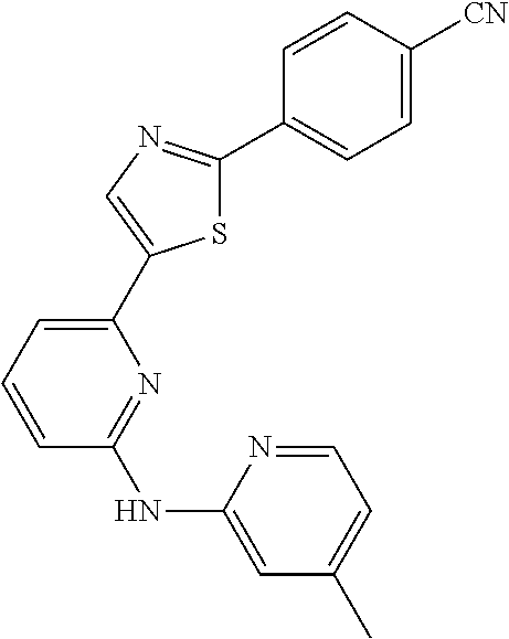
N1=C(NC2=CC(C)=CC=N2)C=CC=C1C1=CN=C(C2=CC=C([CN])C=C2)S1
